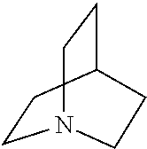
C1CC2CCN1CC2
